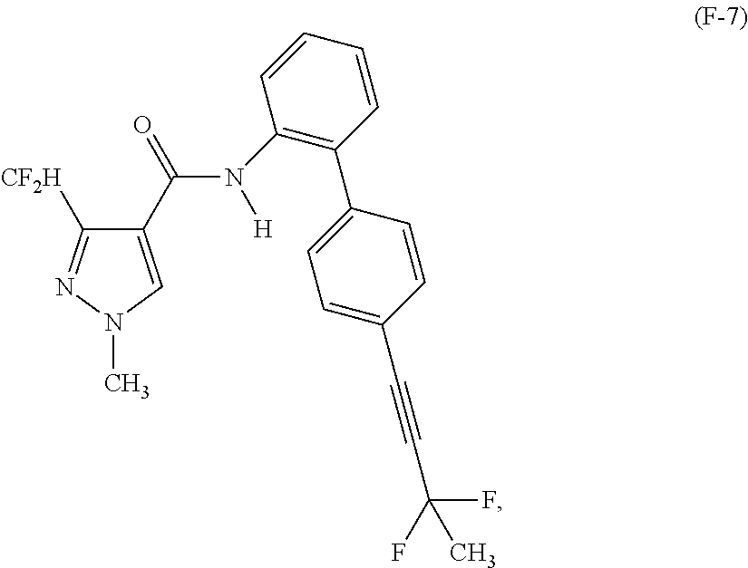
C1(C(N([H])C2=C(C3=CC=C(C#CC(F)(F)C)C=C3)C=CC=C2)=O)=CN(C)N=C1[CF2H]
